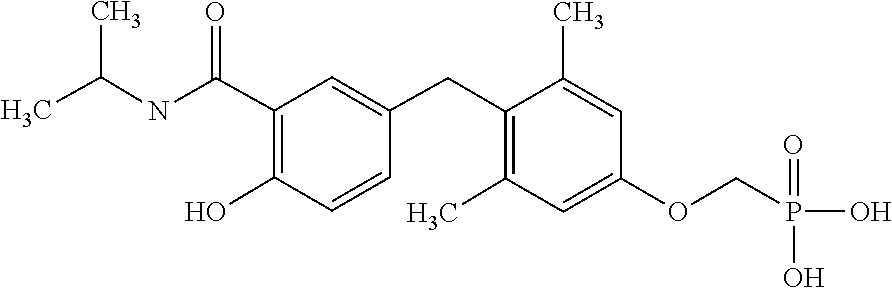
CC(C)NC(C1=C(O)C=CC(CC2=C(C)C=C(OCP(O)(O)=O)C=C2C)=C1)=O
